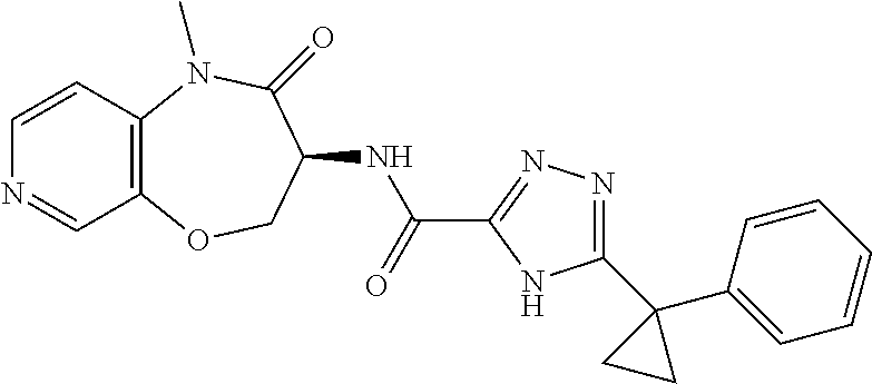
C1=CC2=C(C=N1)OCC(NC(C1=NN=C(C3(C4=CC=CC=C4)CC3)N1)=O)C(=O)N2C
